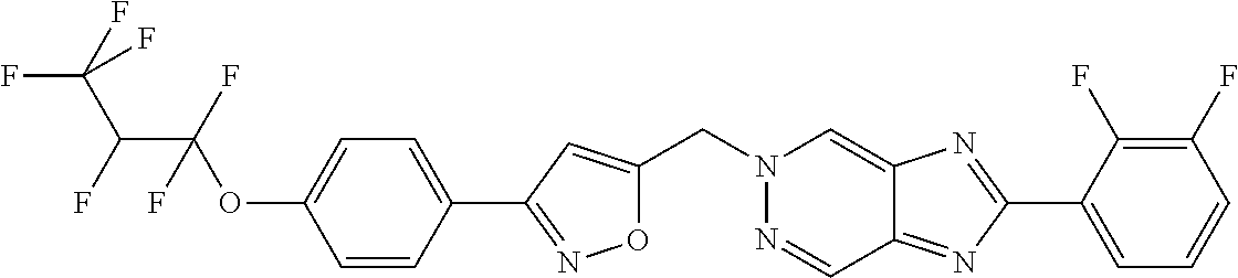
O1C(CN2N=CC3=NC(C4=CC=CC(F)=C4F)=NC3=C2)=CC(C2=CC=C(OC(C(F)C(F)(F)F)(F)F)C=C2)=N1
